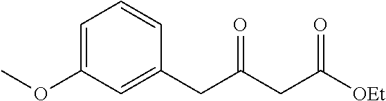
C1=C(OC)C=C(CC(CC([OEt])=O)=O)C=C1
